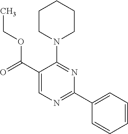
N1(C2=NC(C3=CC=CC=C3)=NC=C2C(=O)OCC)CCCCC1
